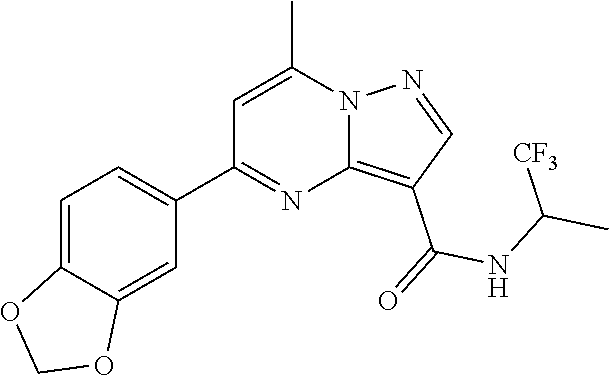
C12=C(C(=O)NC(C)[CF3])C=NN1C(C)=CC(C1=CC=C3C(=C1)OCO3)=N2
